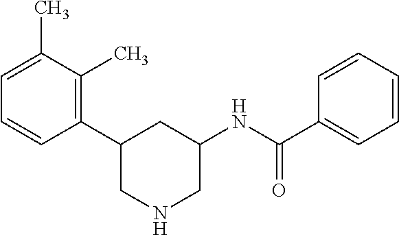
C1(C2CNCC(NC(=O)C3=CC=CC=C3)C2)=C(C)C(C)=CC=C1
